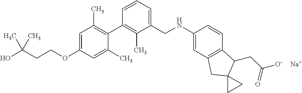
C1=C(OCCC(O)(C)C)C=C(C)C(C2=C(C)C(CNC3=CC4=C(C=C3)C(CC(=O)[O-])C3(C4)CC3)=CC=C2)=C1C.[Na]
